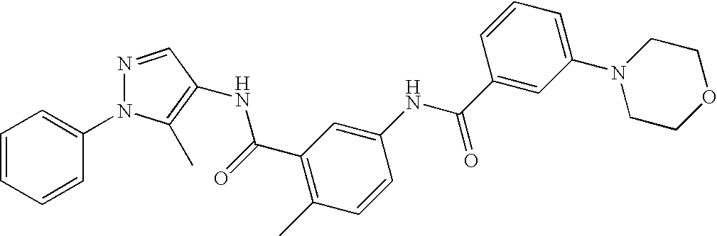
C1=CC=CC(N2N=CC(NC(=O)C3=C(C)C=CC(NC(C4=CC(N5CCOCC5)=CC=C4)=O)=C3)=C2C)=C1
